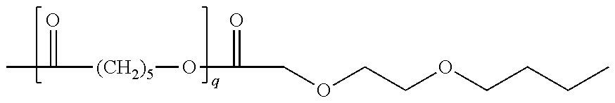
CC(=O)[(CH2)5]OC(=O)COCCOCCCC
